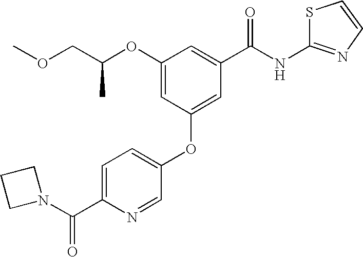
N1=CC(OC2=CC(C(NC3=NC=CS3)=O)=CC(OC(COC)C)=C2)=CC=C1C(N1CCC1)=O
